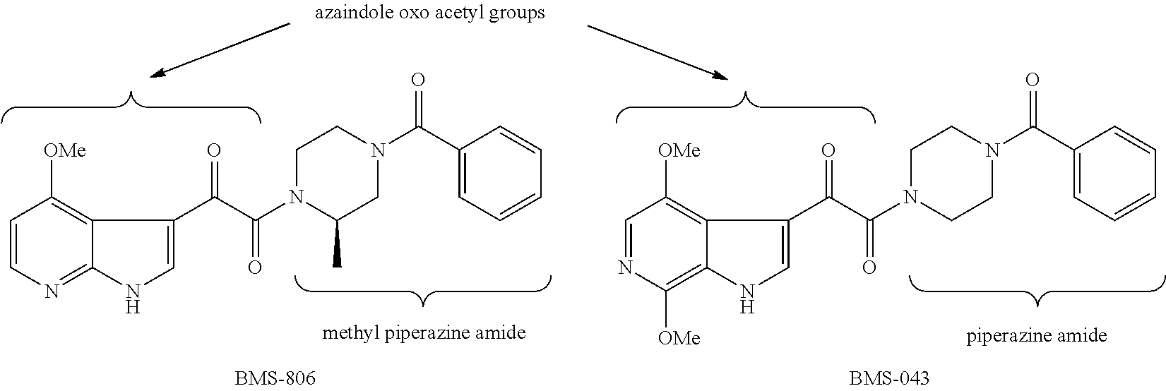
C1=CN=C2C(=C1[OMe])C(C(C(=O)N1C(C)CN(C(C3=CC=CC=C3)=O)CC1)=O)=CN2.C1=NC([OMe])=C2C(=C1[OMe])C(C(C(=O)N1CCN(C(C3=CC=CC=C3)=O)CC1)=O)=CN2
